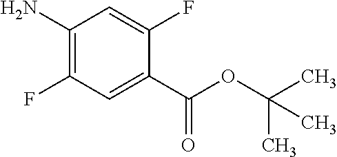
C1=C(C(OC(C)(C)C)=O)C(F)=CC(N)=C1F
